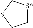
[S*]1CCSC1
